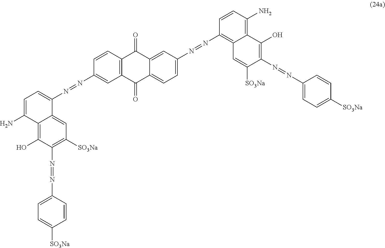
C1=CC2=C(C=C1N=NC1=CC=C(N)C3=C(O)C(N=NC4=CC=C([SO3Na])C=C4)=C([SO3Na])C=C13)C(=O)C1=CC=C(N=NC3=C4C(=C(N)C=C3)C(O)=C(N=NC3=CC=C([SO3Na])C=C3)C([SO3Na])=C4)C=C1C2=O
